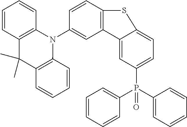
C12=C(C=CC(N3C4=C(C(C)(C)C5=C3C=CC=C5)C=CC=C4)=C1)SC1=CC=C(P(C3=CC=CC=C3)(C3=CC=CC=C3)=O)C=C21
